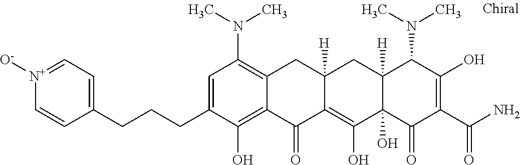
C12([H])C(O)(C(=O)C(C(N)=O)=C(O)C1N(C)C)C(O)=C1C([H])(C2)CC2=C(N(C)C)C=C(CCCC3=CC=[N+]([O-])C=C3)C(O)=C2C1=O
